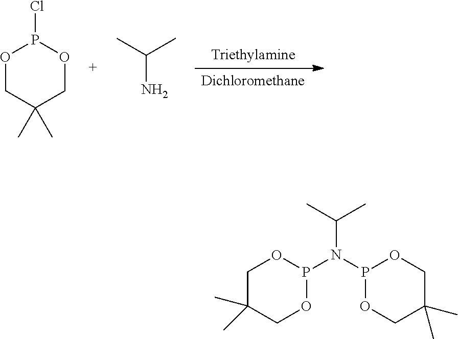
[Dichloromethane].C(N)(C)C.P1(Cl)OCC(C)(C)CO1.C(N(P1OCC(C)(C)CO1)P1OCC(C)(C)CO1)(C)C
